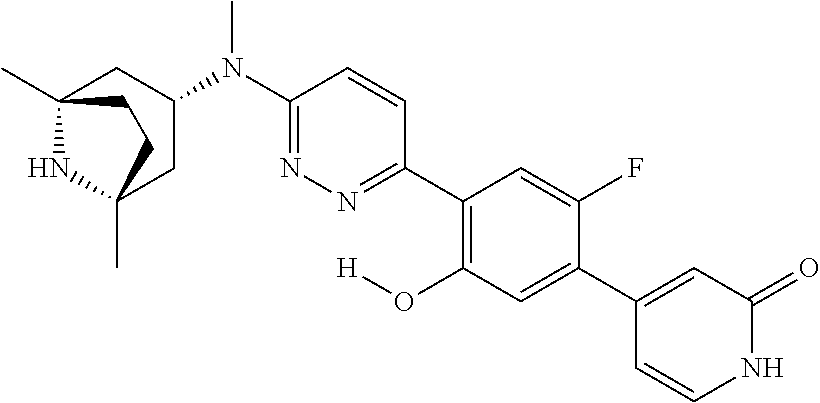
C12(C)NC(C)(CC(N(C3=NN=C(C4=C(O[H])C=C(C5=CC(=O)NC=C5)C(F)=C4)C=C3)C)C1)CC2
